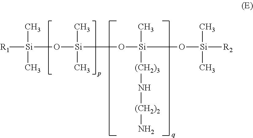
O([Si](C)(C)O[Si](C)(O[Si]([R2])(C)C)[(CH2)3]N[(CH2)2]N)[Si](C)(C)[R1]
